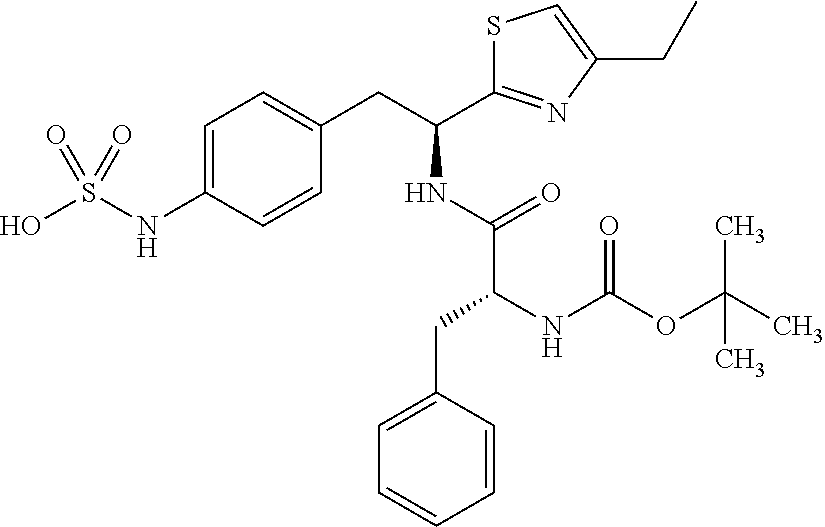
C1=C(NS(O)(=O)=O)C=CC(CC(C2=NC(CC)=CS2)NC(C(NC(OC(C)(C)C)=O)CC2=CC=CC=C2)=O)=C1
